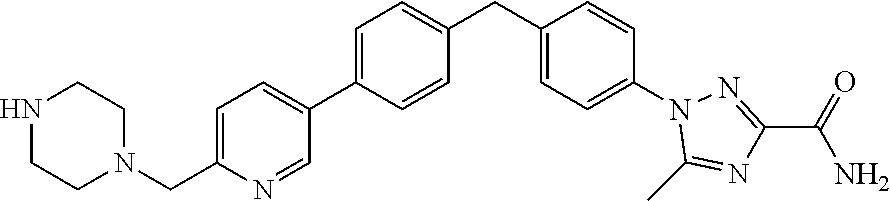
C1=C(C2=CC=C(CN3CCNCC3)N=C2)C=CC(CC2=CC=C(N3C(C)=NC(C(=O)N)=N3)C=C2)=C1
